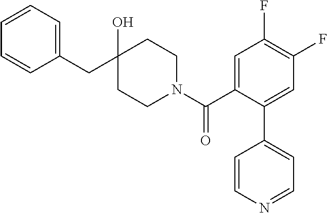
C1(CC2(O)CCN(C(C3=CC(F)=C(F)C=C3C3=CC=NC=C3)=O)CC2)=CC=CC=C1
